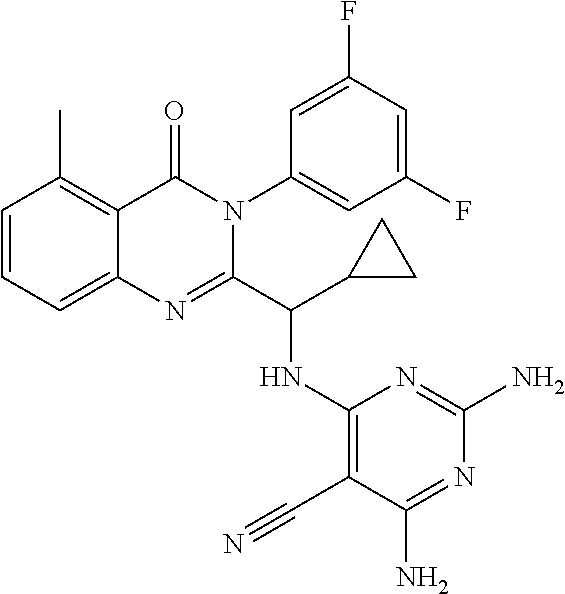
C1=CC=C2C(=C1C)C(=O)N(C1=CC(F)=CC(F)=C1)C(C(NC1=C(C#N)C(N)=NC(N)=N1)C1CC1)=N2
